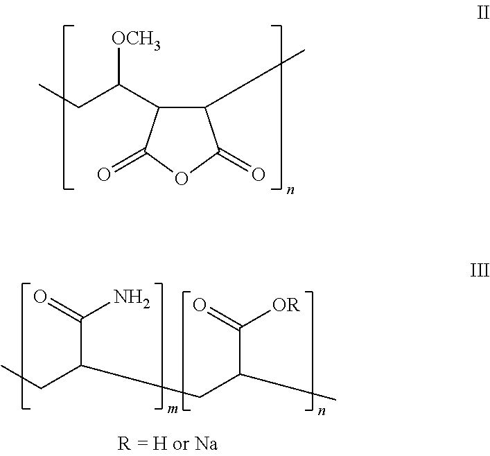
C1(C)C(C(CC)[OCH3])C(=O)OC1=O.C(C(CC)CC(C(=O)[OR])C)(=O)N
